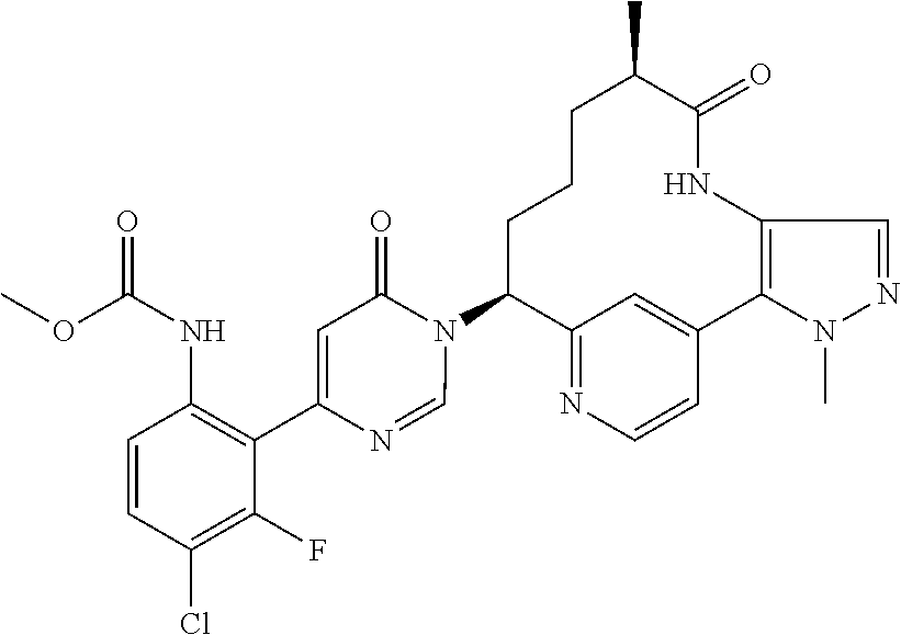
C12=NC=CC(=C1)C1=C(NC(=O)C(C)CCCC2N2C(=O)C=C(C3=C(NC(=O)OC)C=CC(Cl)=C3F)N=C2)C=NN1C
